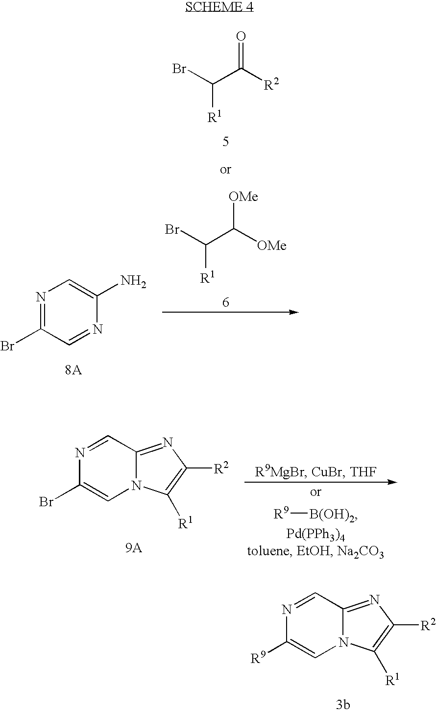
N1=C(Br)C=NC(N)=C1.C([R1])(Br)C([R2])=O.C([R1])(Br)C([OMe])[OMe].N1=CC2=NC([R2])=C([R1])N2C=C1Br.[R9][B(OH)2].N1=CC2=NC([R2])=C([R1])N2C=C1[R9]
